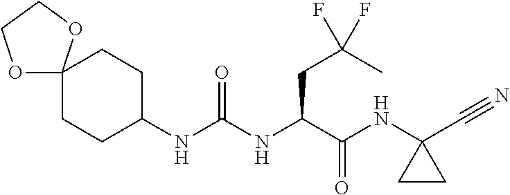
C(NC(C(NC1(C#N)CC1)=O)CC(F)(C)F)(NC1CCC2(CC1)OCCO2)=O
